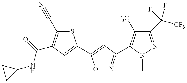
C1(NC(=O)C2=C(C#N)SC(C3=CC(C4=C([F3C])C(C([CF3])(F)F)=NN4C)=NO3)=C2)CC1
